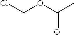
ClCOC(C)=O
